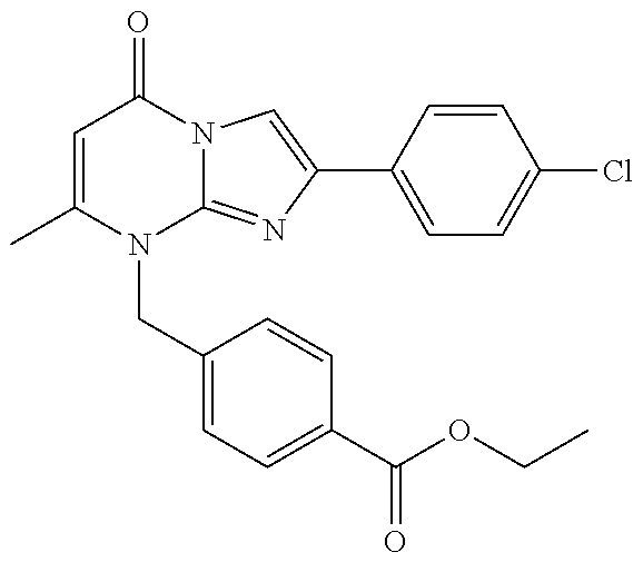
C1=C(C)N(CC2=CC=C(C(OCC)=O)C=C2)C2=NC(C3=CC=C(Cl)C=C3)=CN2C1=O
